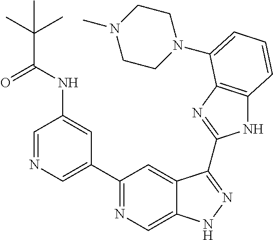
C1=NC=C(C2=NC=C3C(=C2)C(C2=NC4=C(N2)C=CC=C4N2CCN(C)CC2)=NN3)C=C1NC(C(C)(C)C)=O
